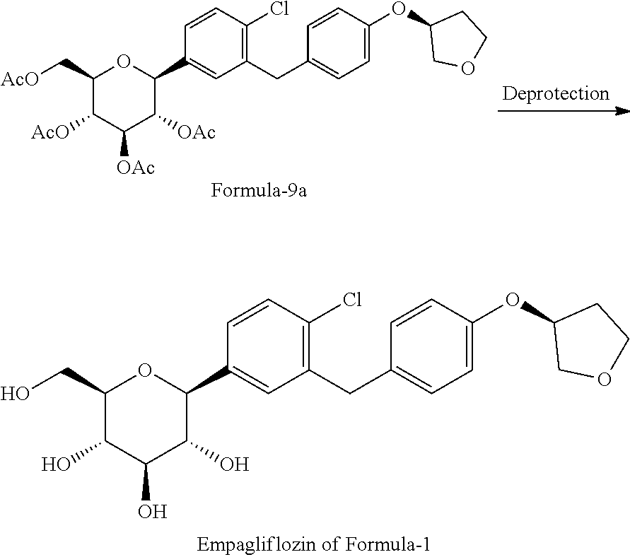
C1(CO)C(O)C(O)C(O)C(C2=CC(CC3=CC=C(OC4COCC4)C=C3)=C(Cl)C=C2)O1.C1(C[AcO])C([AcO])C([OAc])C([OAc])C(C2=CC(CC3=CC=C(OC4COCC4)C=C3)=C(Cl)C=C2)O1
